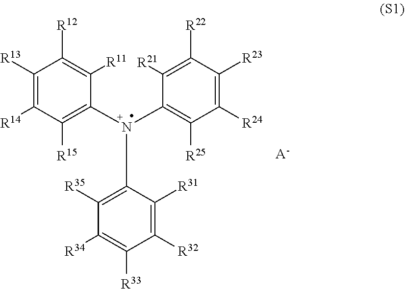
C1([R13])=C([R14])C([R15])=C(N(C2=C([R25])C([R24])=C([R23])C([R22])=C2[R21])C2=C([R35])C([R34])=C([R33])C([R32])=C2[R31])C([R11])=C1[R12].[A-]
